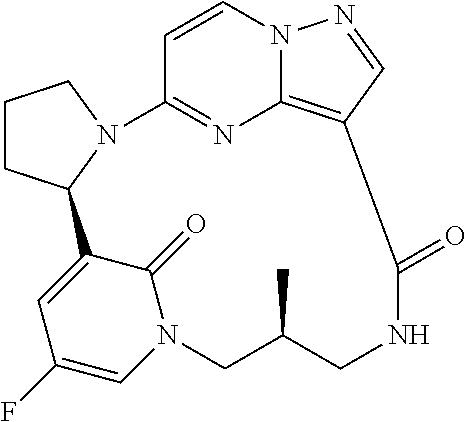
C1CC2N(C1)C1=NC3=C(C=NN3C=C1)C(=O)NCC(C)CN1C=C(F)C=C2C1=O
